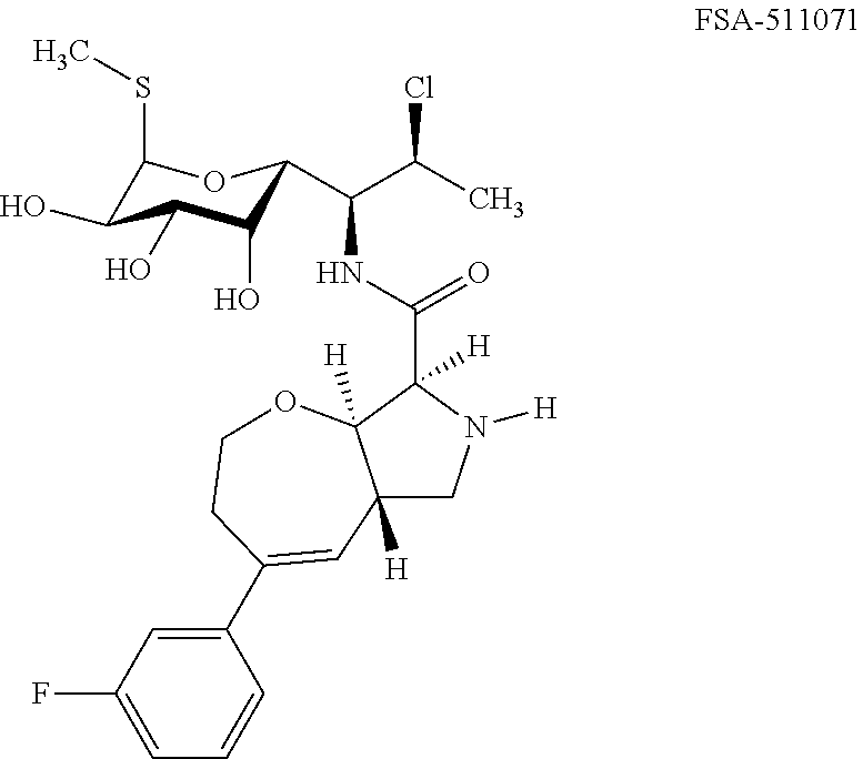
C1(SC)C(O)C(O)C(O)C(C(C(C)Cl)NC(C2([H])C3([H])C([H])(CN2[H])C=C(C2=CC(F)=CC=C2)CCO3)=O)O1
